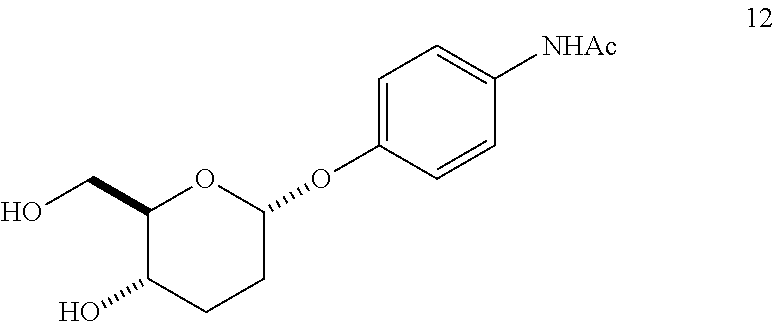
OC1CCC(OC2=CC=C([NHAc])C=C2)OC1CO
